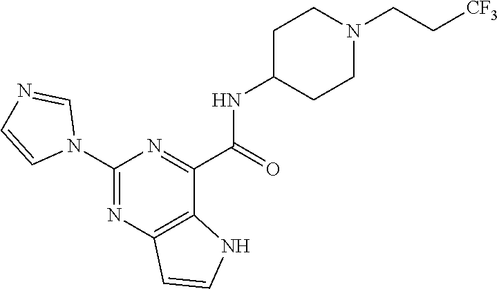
C1(NC(C2=NC(N3C=NC=C3)=NC3=C2NC=C3)=O)CCN(CC[CF3])CC1
